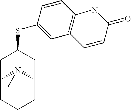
S(C1=CC2=C(C=C1)NC(=O)C=C2)C1CC2CCCC(N2C)C1
